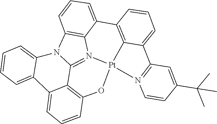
C12=N3C4=C5N1C1=CC=CC=C1C1=CC=CC(=C21)O[Pt]31C2=C(C4=CC=C5)C=CC=C2C2=N1C=CC(C(C)(C)C)=C2
